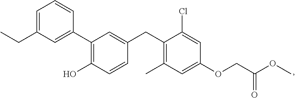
C1(C2=C(O)C=CC(CC3=C(C)C=C(OCC(OC)=O)C=C3Cl)=C2)=CC(CC)=CC=C1
